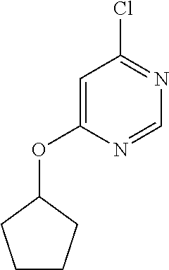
C1=C(OC2CCCC2)N=CN=C1Cl
